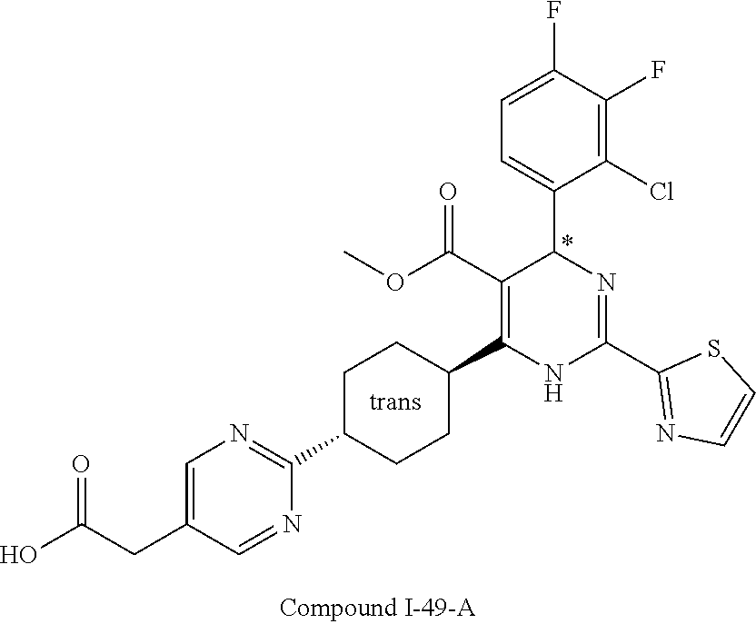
C1(F)=C(Cl)C(C2N=C(C3=NC=CS3)NC(C3CCC(C4=NC=C(CC(O)=O)C=N4)CC3)=C2C(OC)=O)=CC=C1F
